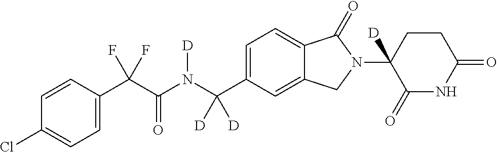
C1=CC(C(C(N(C(C2=CC=C3C(=C2)CN(C2([D])C(=O)NC(=O)CC2)C3=O)([D])[D])[D])=O)(F)F)=CC=C1Cl
